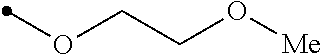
O(C)CCO[Me]
